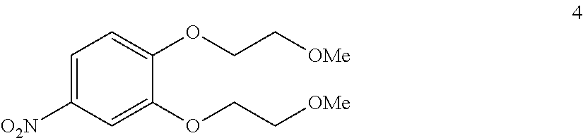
C1=C([O2N])C=C(OCC[OMe])C(OCC[OMe])=C1
